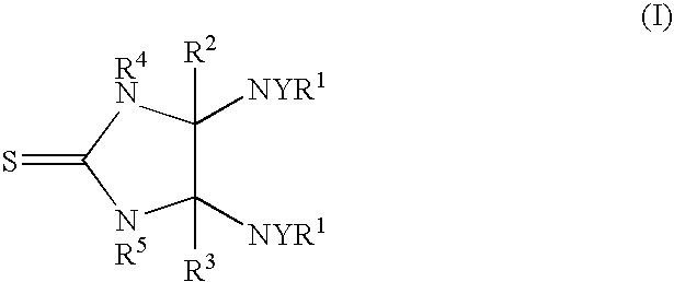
C1([R2])([NYR1])C([R3])([NYR1])[NR5]C(=S)[R4N]1
